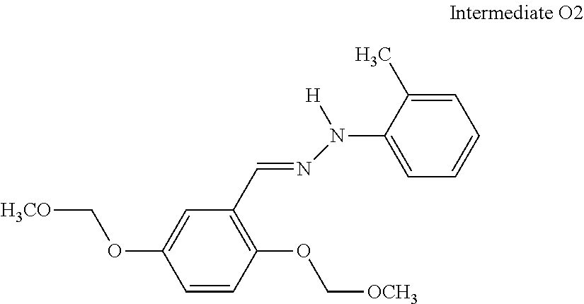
C1(C=NN([H])C2=CC=CC=C2C)=C(OC[OCH3])C=CC(OC[H3CO])=C1
